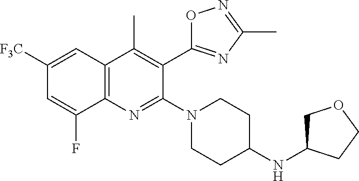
C1([F3C])=CC2=C(N=C(N3CCC(NC4COCC4)CC3)C(C3=NC(C)=NO3)=C2C)C(F)=C1
